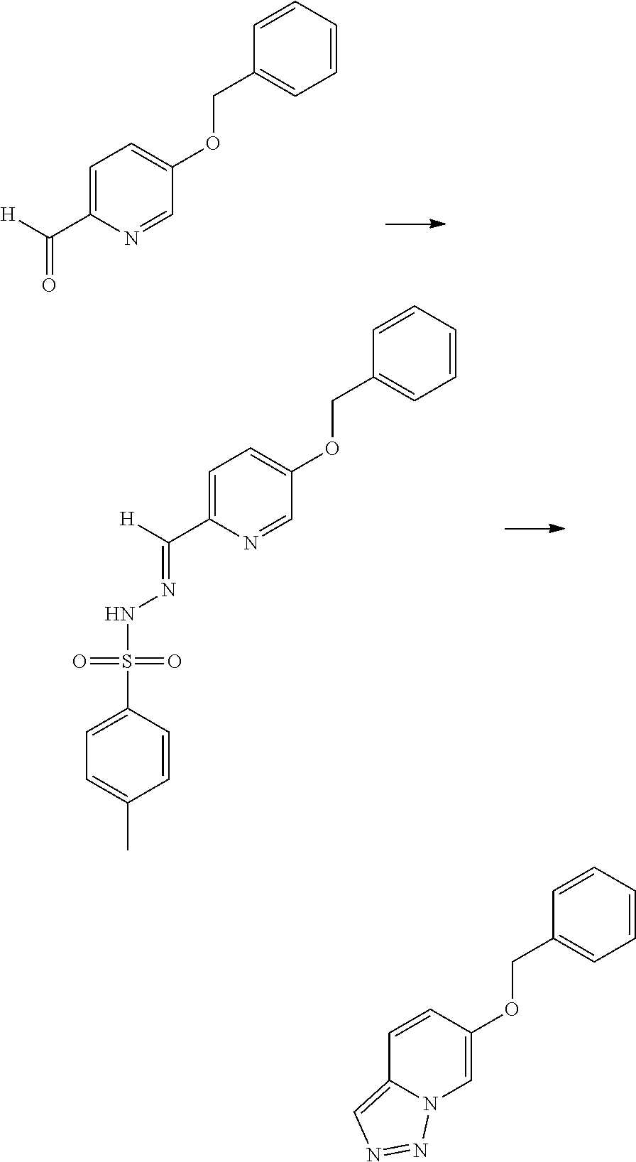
C1=C(C([H])=O)N=CC(OCC2=CC=CC=C2)=C1.C1=C(C([H])=NNS(C2=CC=C(C)C=C2)(=O)=O)N=CC(OCC2=CC=CC=C2)=C1.C1=CC(OCC2=CC=CC=C2)=CN2C1=CN=N2
